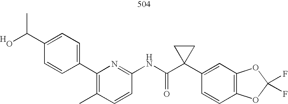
C1=CC(NC(C2(C3=CC4=C(C=C3)OC(F)(F)O4)CC2)=O)=NC(C2=CC=C(C(O)C)C=C2)=C1C.[H]
